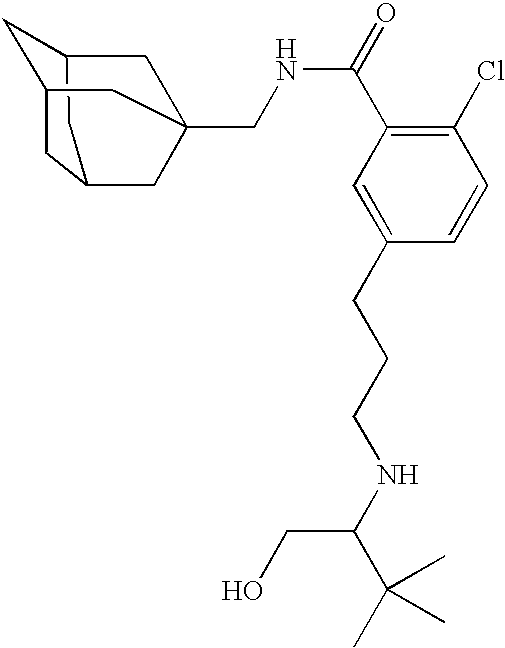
C1C2CC3CC1CC(CNC(C1=C(Cl)C=CC(CCCNC(CO)C(C)(C)C)=C1)=O)(C2)C3
